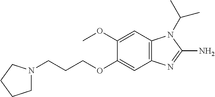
C1(OC)=CC2=C(C=C1OCCCN1CCCC1)N=C(N)N2C(C)C
